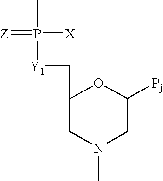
C1(C[Y1]P(=[Z])([X])C)CN(C)CC([Pj])O1
